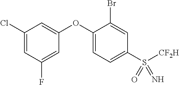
C1(OC2=CC=C(S([CF2H])(=N)=O)C=C2Br)=CC(Cl)=CC(F)=C1
